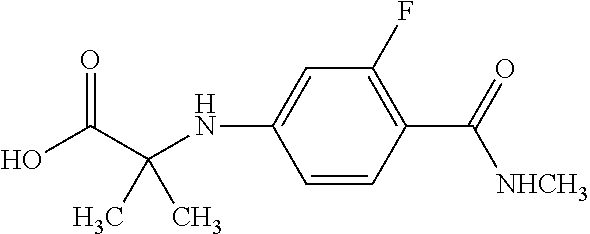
C1=CC(C(=O)[NHCH3])=C(F)C=C1NC(C(O)=O)(C)C
